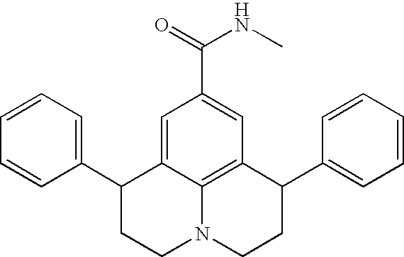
C1=CC=C(C2CCN3C4=C(C(C5=CC=CC=C5)CC3)C=C(C(NC)=O)C=C24)C=C1
